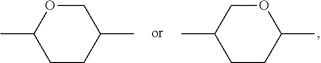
C1(C)OCC(C)CC1.C1(C)COC(C)CC1
